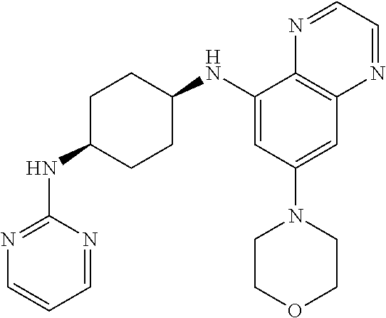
C1=NC(NC2CCC(NC3=CC(N4CCOCC4)=CC4=C3N=CC=N4)CC2)=NC=C1
